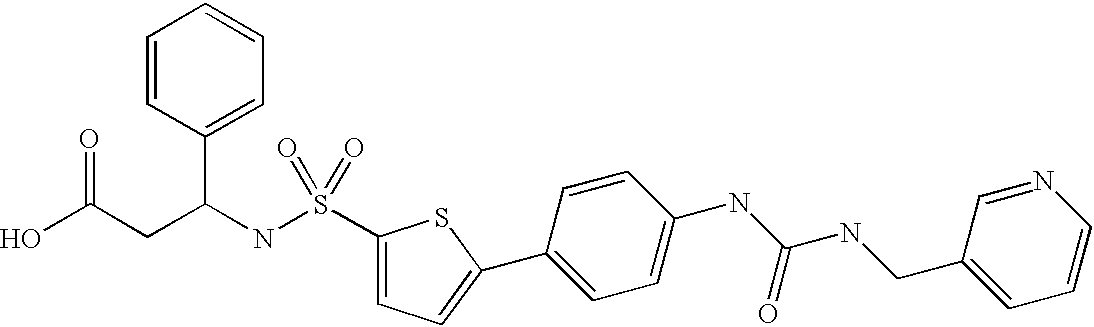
OC(CC(NS(=O)(C1=CC=C(C2=CC=C(NC(=O)NCC3=CC=CN=C3)C=C2)S1)=O)C1=CC=CC=C1)=O
